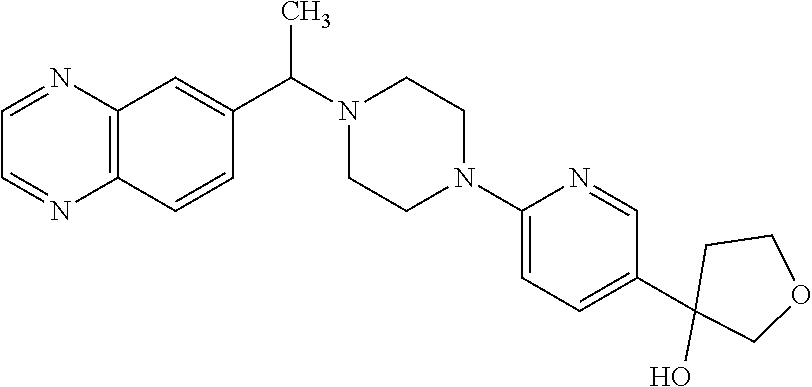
C12=C(C=CC(C(N3CCN(C4=CC=C(C5(O)COCC5)C=N4)CC3)C)=C1)N=CC=N2
